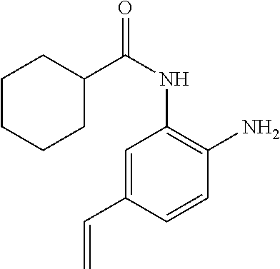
C1=C(C=C)C=CC(N)=C1NC(C1CCCCC1)=O
